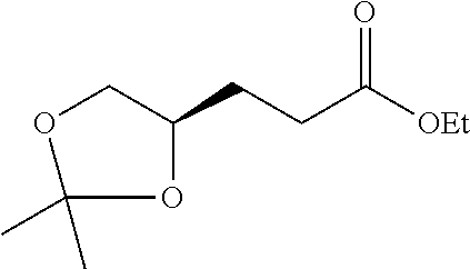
O1CC(CCC([OEt])=O)OC1(C)C
